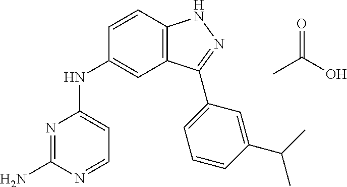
N1=C(N)N=CC=C1NC1=CC2=C(C=C1)NN=C2C1=CC=CC(C(C)C)=C1.CC(O)=O
